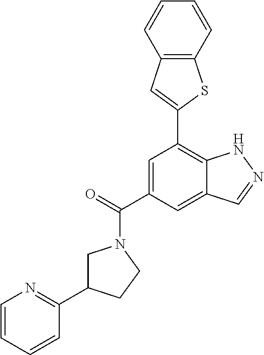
C1=C(C(=O)N2CC(C3=NC=CC=C3)CC2)C=C2C(=C1C1=CC3=C(S1)C=CC=C3)NN=C2
